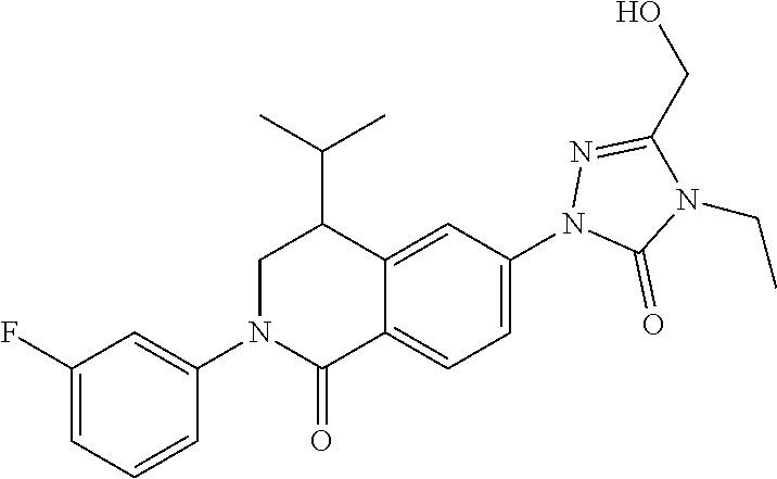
C(N1C(=O)N(C2=CC=C3C(=C2)C(C(C)C)CN(C2=CC(F)=CC=C2)C3=O)N=C1CO)C
